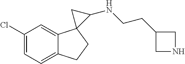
C1(Cl)=CC=C2C(=C1)C1(CC2)C(NCCC2CNC2)C1
